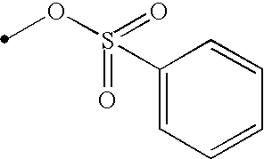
O=S(OC)(=O)C1=CC=CC=C1
